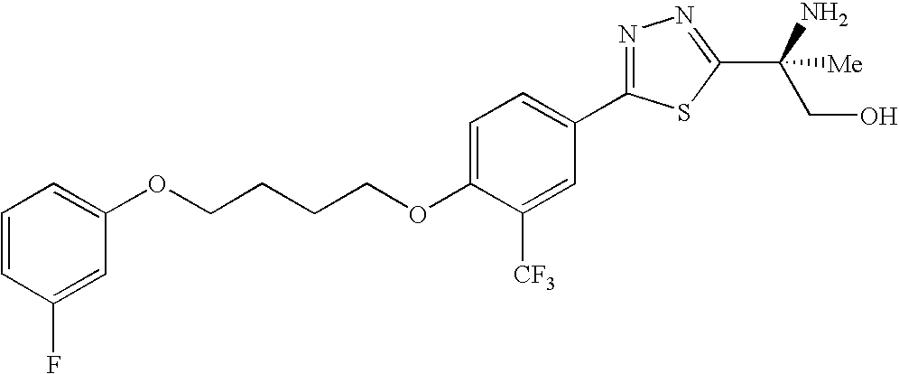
C1=CC(F)=CC(OCCCCOC2=CC=C(C3=NN=C(C(CO)(N)[Me])S3)C=C2[CF3])=C1
